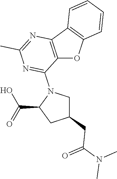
C12=C(C3=C(O1)C=CC=C3)N=C(C)N=C2N1C(C(=O)O)CC(CC(=O)N(C)C)C1
